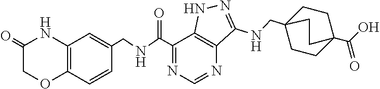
C12=C(C=CC(CNC(C3=NC=NC4=C3NN=C4NCC34CCC(C(O)=O)(CC3)CC4)=O)=C1)OCC(=O)N2
